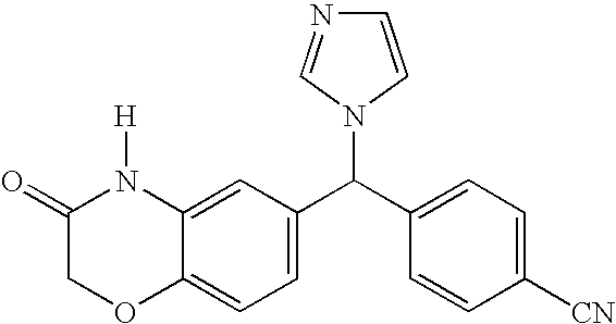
C1(=O)COC2=CC=C(C(C3=CC=C([CN])C=C3)N3C=NC=C3)C=C2N1[H]
